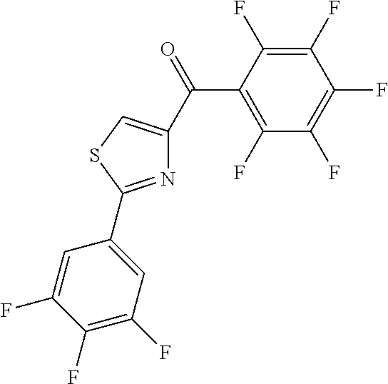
C1(F)=C(C(=O)C2=CSC(C3=CC(F)=C(F)C(F)=C3)=N2)C(F)=C(F)C(F)=C1F
